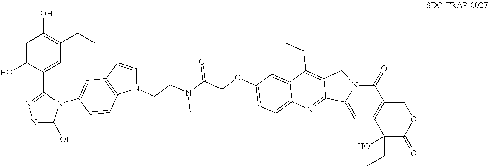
C1=C(O)C(C2=NN=C(O)N2C2=CC3=C(C=C2)N(CCN(C(COC2=CC=C4C(=C2)C(CC)=C2CN5C(=O)C6=C(C=C5C2=N4)C(O)(CC)C(=O)OC6)=O)C)C=C3)=CC(C(C)C)=C1O
